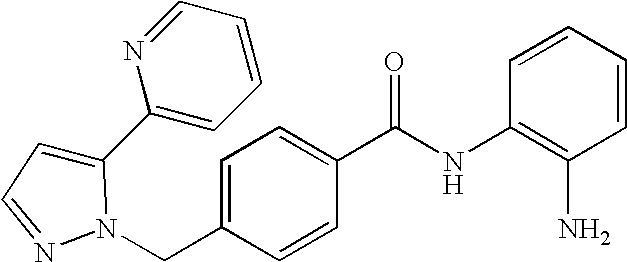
C1=C(C2=CC=CC=N2)N(CC2=CC=C(C(NC3=C(N)C=CC=C3)=O)C=C2)N=C1
